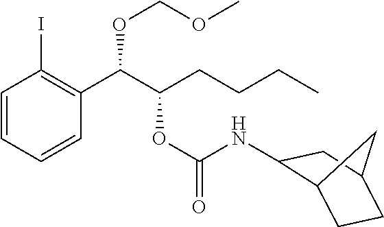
C1=CC=CC(C(C(CCCC)OC(=O)NC2C3CCC(C2)C3)OCOC)=C1I
